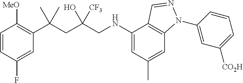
C1=CC(F)=CC(C(CC(CNC2=CC(C)=CC3=C2C=NN3C2=CC([CO2H])=CC=C2)(O)[CF3])(C)C)=C1[MeO]
